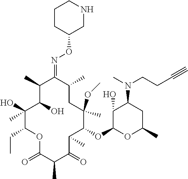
C1(C)C(O)C(C)(O)C(CC)OC(=O)C(C)C(=O)C(C)C(OC2OC(C)CC(N(C)CCC#C)C2O)C(C)(OC)CC(C)C1=NOC1CNCCC1
